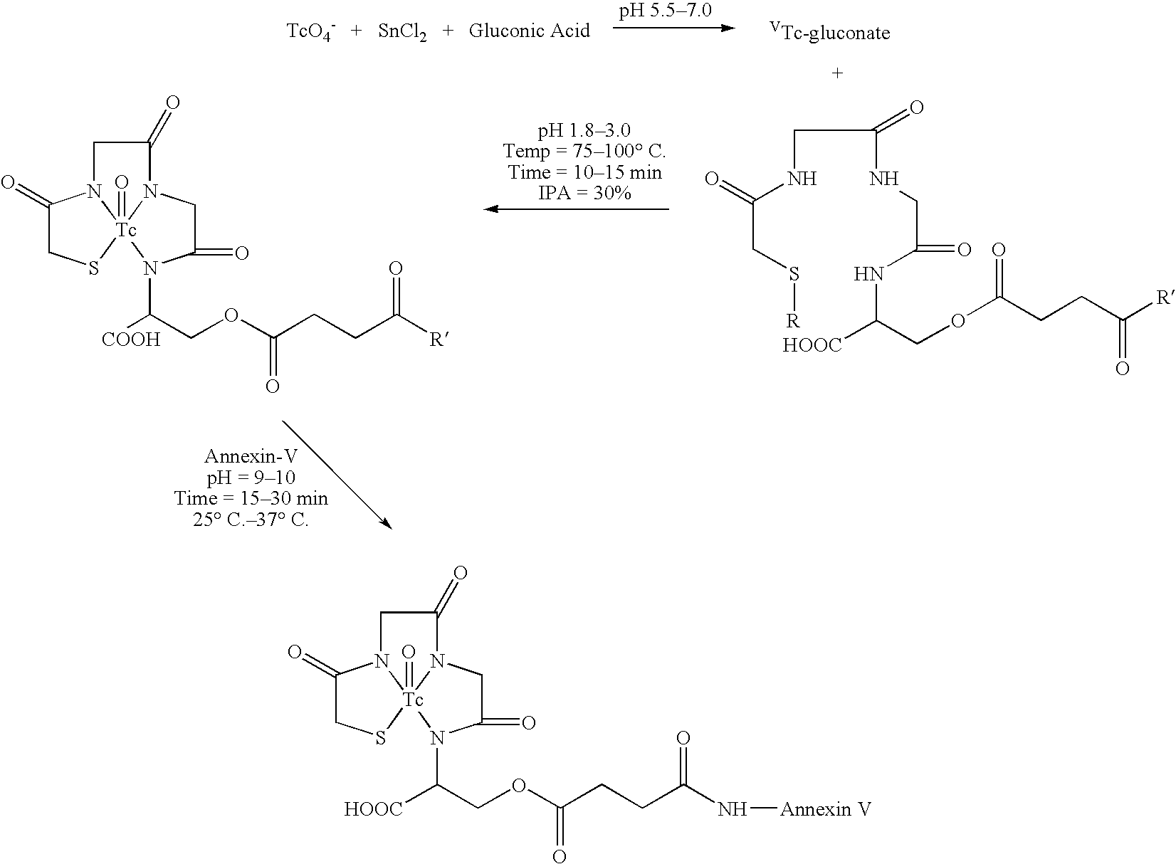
[TcO4-].[SnCl2].C(NC(CS[R])=O)C(NCC(=O)NC([HOOC])COC(CCC([R])=O)=O)=O.C1(=O)CS[Tc]23(=O)N1CC(=O)N2CC(=O)N3C(COC(CCC([R])=O)=O)[COOH].C1(=O)CS[Tc]23(=O)N1CC(=O)N2CC(=O)N3C(COC(CCC(N[Annexin V])=O)=O)[HOOC]
